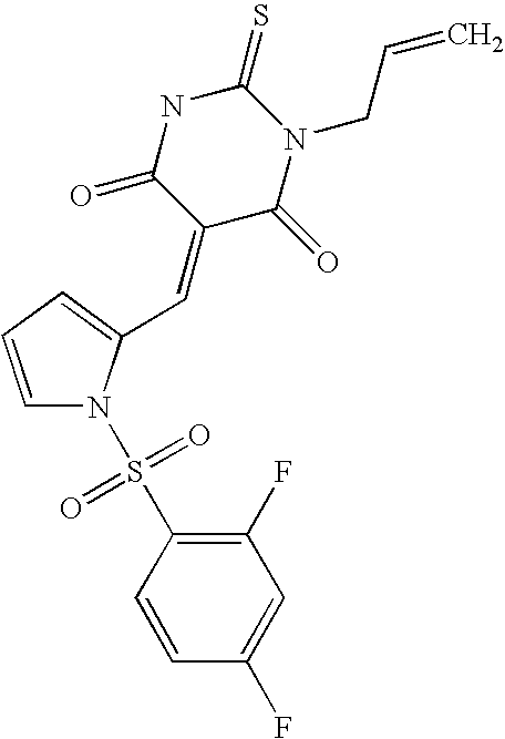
C1=CC=C(C=C2C(=O)N(CC=C)C(=S)NC2=O)N1S(C1=C(F)C=C(F)C=C1)(=O)=O
